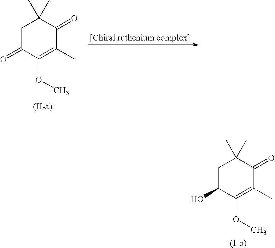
C1C(=O)C(OC)=C(C)C(=O)C1(C)C.C1C(O)C(OC)=C(C)C(=O)C1(C)C
